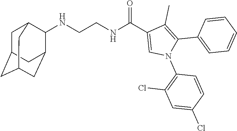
C(CNC(C1=CN(C2=C(Cl)C=C(Cl)C=C2)C(C2=CC=CC=C2)=C1C)=O)NC1C2CC3CC(CC1C3)C2
